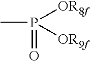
CP([OR8f])([OR9f])=O
